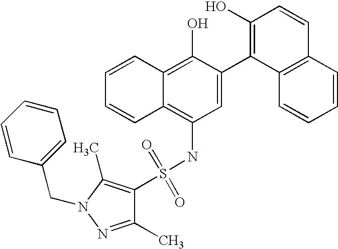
S(NC1=C2C(=C(O)C(C3=C(O)C=CC4=C3C=CC=C4)=C1)C=CC=C2)(=O)(=O)C1=C(C)N(CC2=CC=CC=C2)N=C1C
